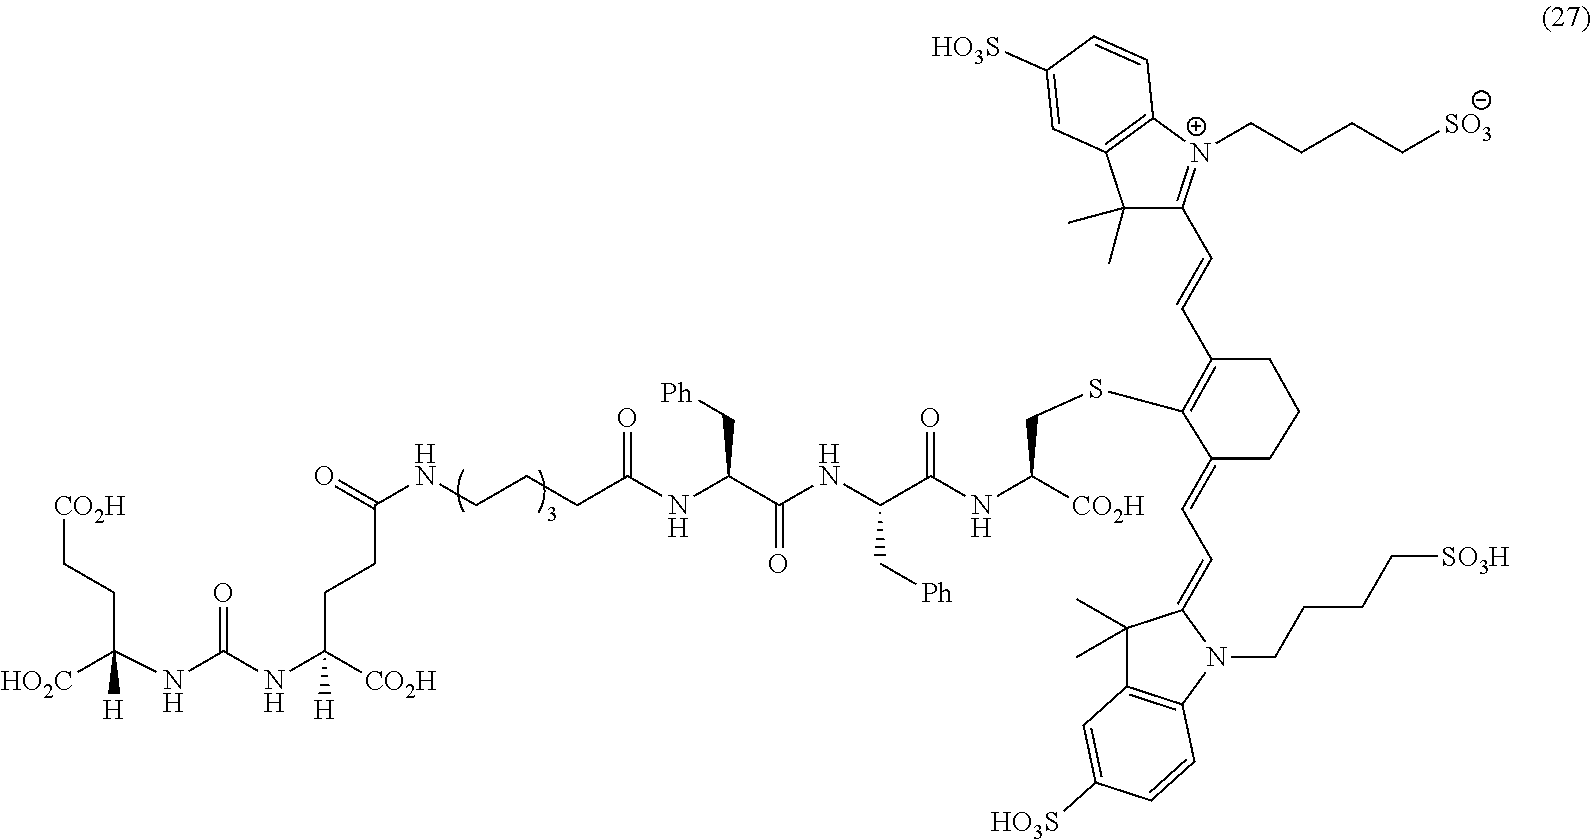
C1(C)(C)C(C=CC2=C(SCC(NC(=O)C(NC(C(NC(=O)CCCNC(CCC(NC(NC(CC[CO2H])([HO2C])[H])=O)([CO2H])[H])=O)C[Ph])=O)C[Ph])[CO2H])C(=CC=C3C(C)(C)C4=C(N3CCCC[SO3H])C=CC([HO3S])=C4)CCC2)=[N+](CCCC[SO3])C2=C1C=C([HO3S])C=C2
